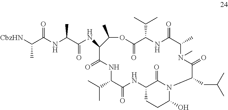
CC1N(C)C(=O)C(CC(C)C)N2C(O)CCC(NC(=O)C(C(C)C)NC(=O)C(NC(C(NC(C([CbzHN])C)=O)C)=O)C(C)OC(=O)C(C(C)C)NC1=O)C2=O
